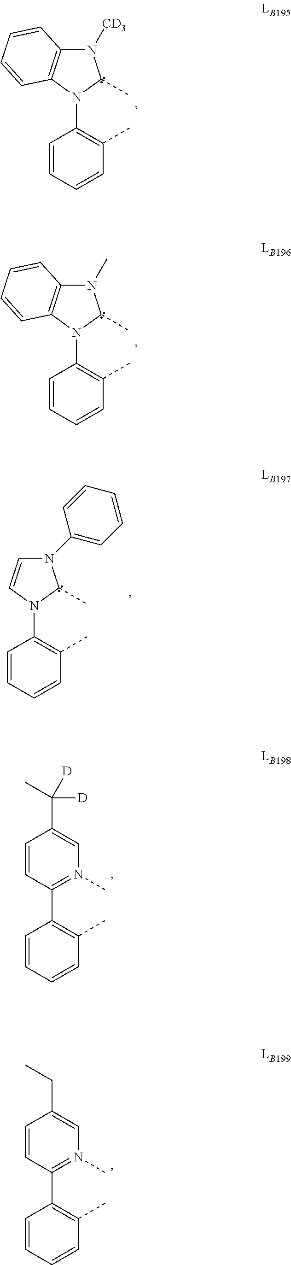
C1=CC(C)=C(N2C(C)N([CD3])C3=C2C=CC=C3)C=C1.C1=CC(C)=C(N2C(C)N(C)C3=C2C=CC=C3)C=C1.C1=CC(C)=C(N2C(C)N(C3=CC=CC=C3)C=C2)C=C1.C1=CC(C)=C(C2=N(C)C=C(CC)C=C2)C=C1.C1=CC(C)=C(C2=N(C)C=C(C(C)([D])[D])C=C2)C=C1
